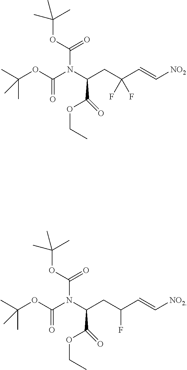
N(C(CC(C=C[NO2])(F)F)C(=O)OCC)(C(OC(C)(C)C)=O)C(OC(C)(C)C)=O.N(C(CC(C=C[NO2])F)C(=O)OCC)(C(OC(C)(C)C)=O)C(OC(C)(C)C)=O
